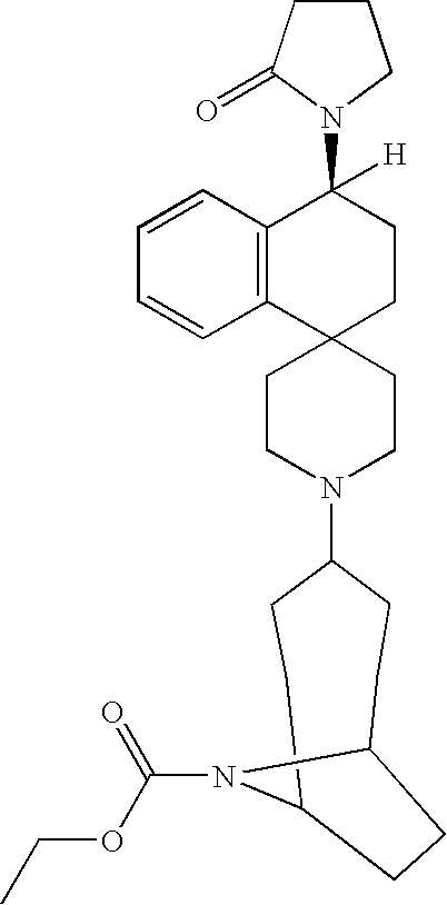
C1(N2CCC3(CC2)CCC(N2CCCC2=O)([H])C2=C3C=CC=C2)CCC2N(C(OCC)=O)C(CC1)CC2
